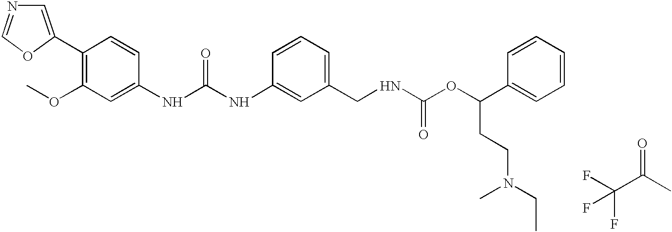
C1=C(C2=C(OC)C=C(NC(NC3=CC(CNC(OC(C4=CC=CC=C4)CCN(CC)C)=O)=CC=C3)=O)C=C2)OC=N1.C(C(C)=O)(F)(F)F
